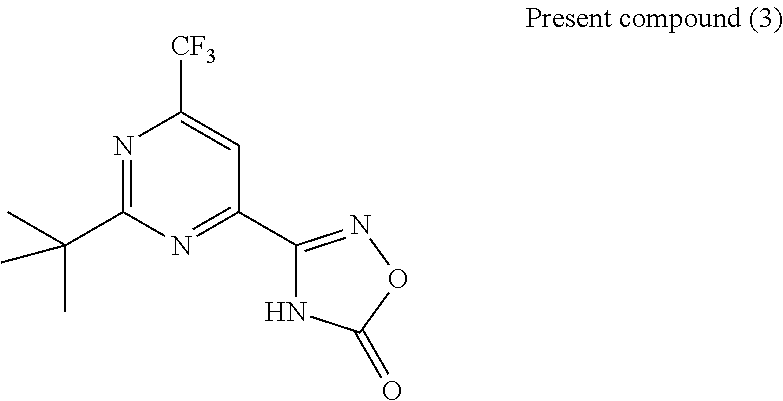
N1=C(C2=NOC(=O)N2)C=C([CF3])N=C1C(C)(C)C
